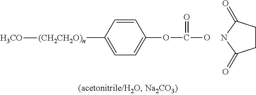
C1=C([(CH2CH2O)n][H3CO])C=CC(OC(=O)O)=C1.N1C(=O)CCC1=O
